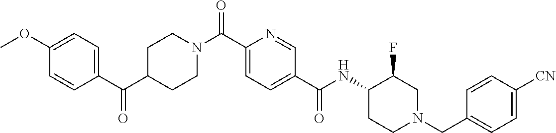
N(C(C1=CC=C(C(=O)N2CCC(C(C3=CC=C(OC)C=C3)=O)CC2)N=C1)=O)C1CCN(CC2=CC=C([CN])C=C2)CC1F
